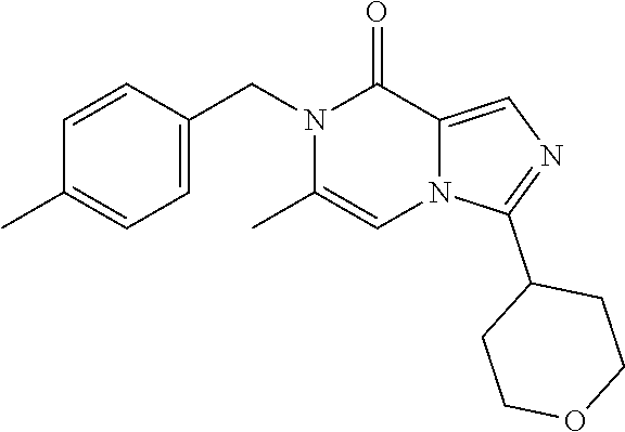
C1=C(CN2C(C)=CN3C(=CN=C3C3CCOCC3)C2=O)C=CC(C)=C1
